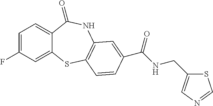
C1=C(F)C=C2C(=C1)C(=O)NC1=C(S2)C=CC(C(NCC2=CN=CS2)=O)=C1
